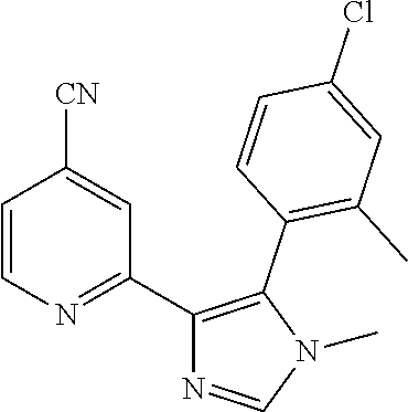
C1=CN=C(C2=C(C3=C(C)C=C(Cl)C=C3)N(C)C=N2)C=C1[CN]
